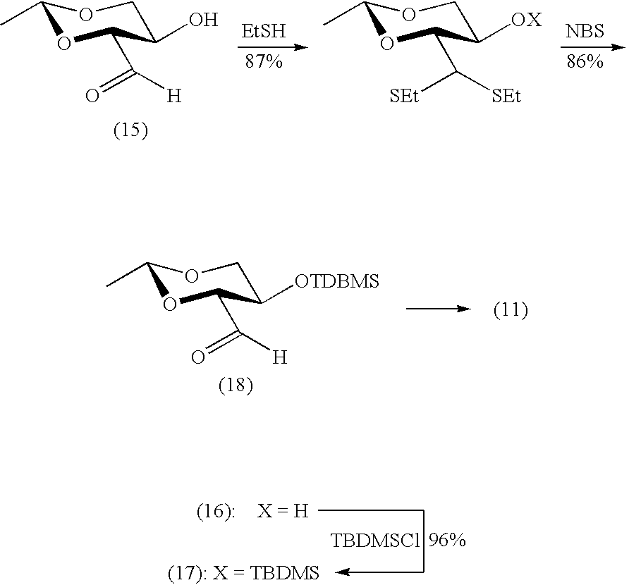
C1(C)OC(C(=O)[H])C(O)CO1.[EtSH].C1(C)OC(C([SEt])[SEt])C([OX])CO1.[NBS].C1(C)OC(C(=O)[H])C([OTDBMS])CO1.[TBDMSCl]
